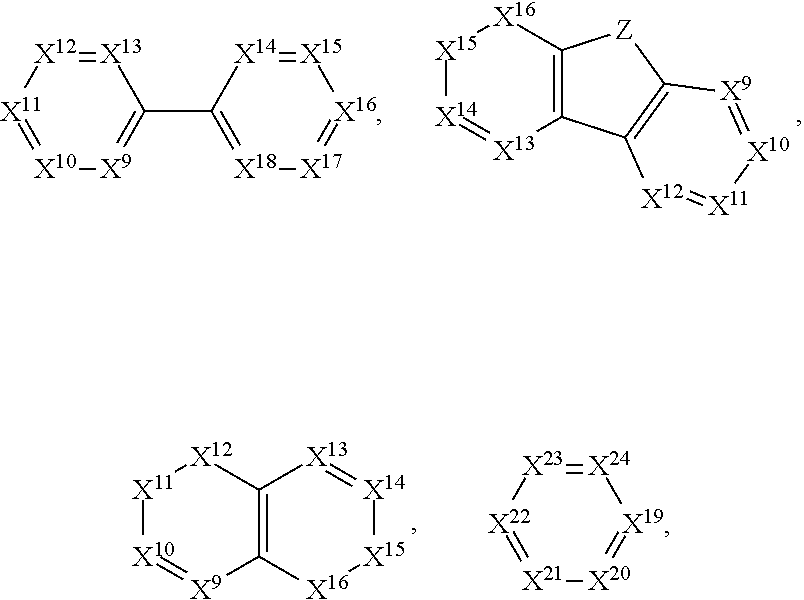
[X10]1=[X11][X12]=[X13]C(C2=[X18][X17]=[X16][X15]=[X14]2)=[X9]1.[X15]1[X14]=[X13]C2=C([X16]1)[Z]C1=C2[X12]=[X11][X10]=[X9]1.[X11]1[X10]=[X9]C2=C([X12]1)[X13]=[X14][X15][X16]2.[X21]1=[X22][X23]=[X24][X19]=[X20]1
